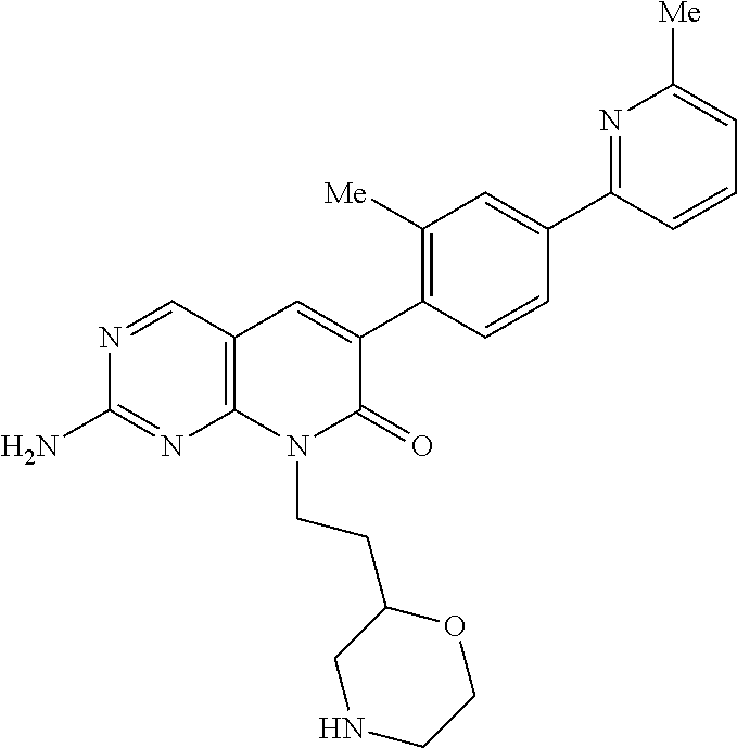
N1=CC2=C(N=C1N)N(CCC1CNCCO1)C(=O)C(C1=C([Me])C=C(C3=NC([Me])=CC=C3)C=C1)=C2
